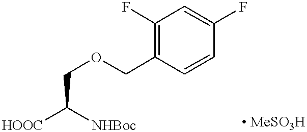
C1(F)=C(COCC([NHBoc])[HOOC])C=CC(F)=C1
